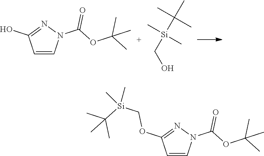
C1=CN(C(=O)OC(C)(C)C)N=C1O.C([Si](C(C)(C)C)(C)C)O.C1=CN(C(=O)OC(C)(C)C)N=C1OC[Si](C(C)(C)C)(C)C
